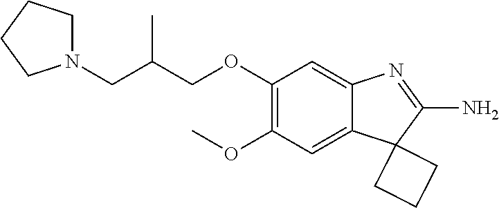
COC1=C(OCC(CN2CCCC2)C)C=C2C(=C1)C1(C(N)=N2)CCC1
